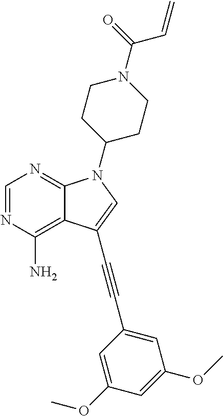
C1=NC(N)=C2C(=N1)N(C1CCN(C(=O)C=C)CC1)C=C2C#CC1=CC(OC)=CC(OC)=C1
